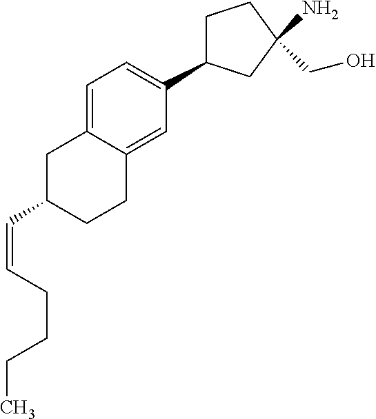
C1(C=CCCCC)CCC2=CC(C3CCC(N)(CO)C3)=CC=C2C1
